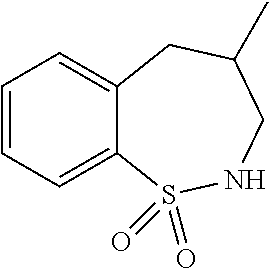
C1=CC=C2C(=C1)S(=O)(=O)NCC(C)C2
